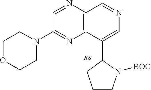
C1=NC2=C(N=C1N1CCOCC1)C(C1CCCN1[BOC])=CN=C2
